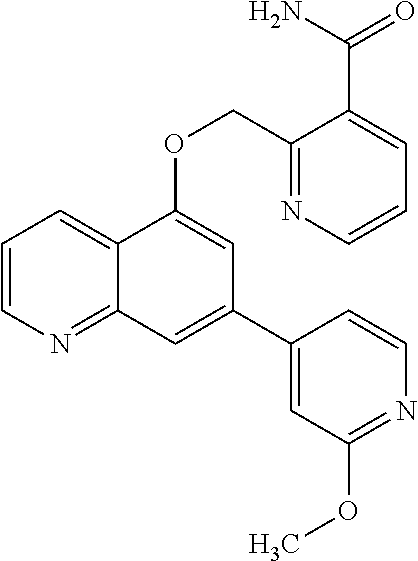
C1=CN=C2C(=C1)C(OCC1=NC=CC=C1C(N)=O)=CC(C1=CC(OC)=NC=C1)=C2
